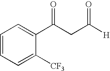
C1=CC=C([CF3])C(C(CC([H])=O)=O)=C1
